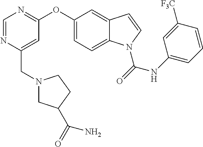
C1=NC(CN2CC(C(=O)N)CC2)=CC(OC2=CC=C3C(=C2)C=CN3C(NC2=CC=CC([F3C])=C2)=O)=N1
